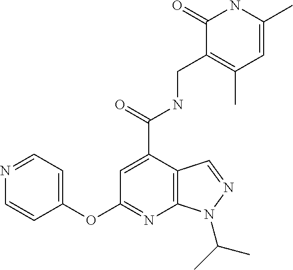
C1(=O)C(CNC(C2=CC(OC3=CC=NC=C3)=NC3=C2C=NN3C(C)C)=O)=C(C)C=C(C)N1
